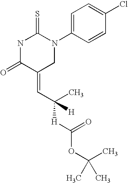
N1C(=O)C(=CC(C)([H])[H]C(=O)OC(C)(C)C)CN(C2=CC=C(Cl)C=C2)C1=S
